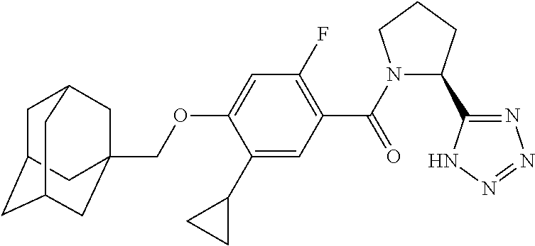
C1C2CC3CC(COC4=CC(F)=C(C(=O)N5C(C6=NN=NN6)CCC5)C=C4C4CC4)(CC1C3)C2
